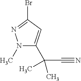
N1(C)C(C(C#N)(C)C)=CC(Br)=N1
